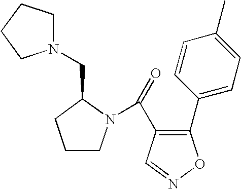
C1(C(=O)N2CCCC2CN2CCCC2)=C(C2=CC=C(C)C=C2)ON=C1
